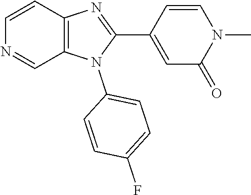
C12=C(C=CN=C1)N=C(C1=CC(=O)N(C)C=C1)N2C1=CC=C(F)C=C1
